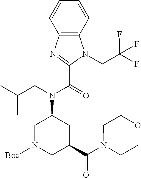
C12=C(C=CC=C1)N(CC(F)(F)F)C(C(N(CC(C)C)C1CN([Boc])CC(C(=O)N3CCOCC3)C1)=O)=N2
